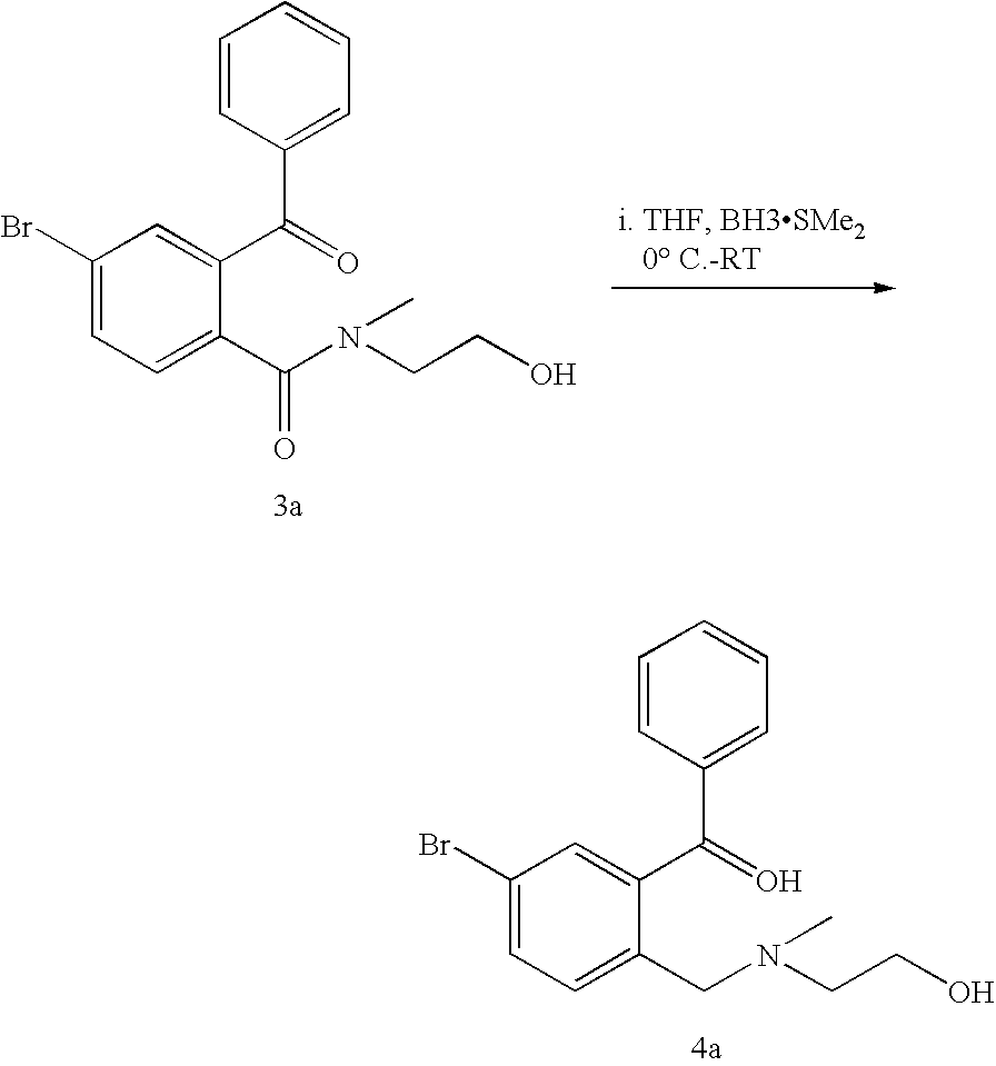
C1(Br)=CC=C(C(N(CCO)C)=O)C(C(=O)C2=CC=CC=C2)=C1.C1(Br)=CC=C(CN(CCO)C)C(C(=O)C2=CC=CC=C2)=C1
